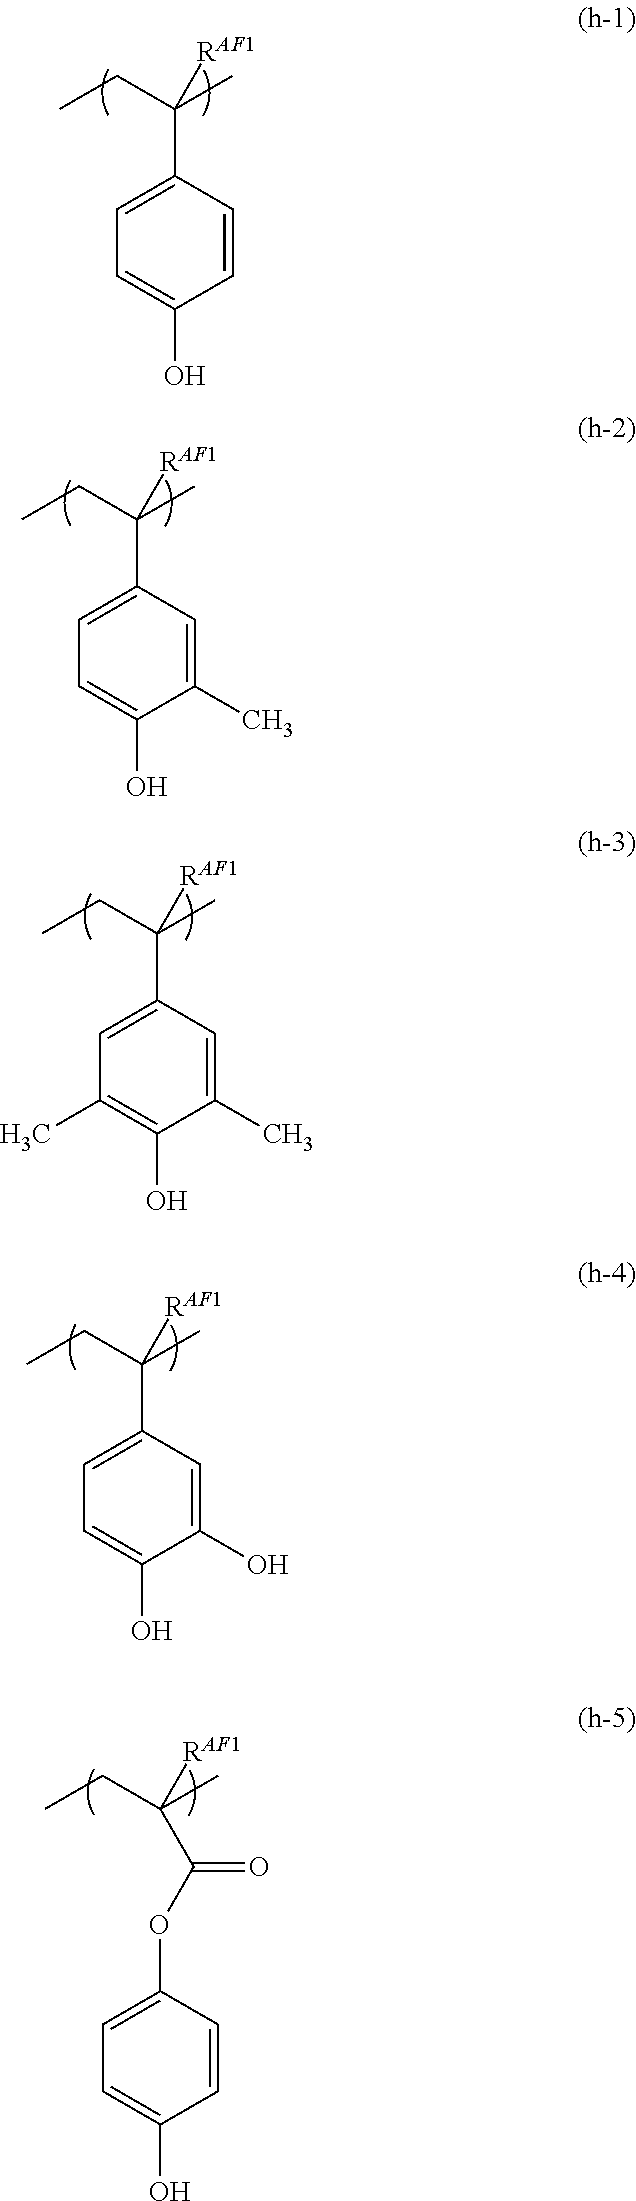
C1=CC(C([RAF1])(C)CC)=CC=C1O.C1(C)=CC(C([RAF1])(C)CC)=CC=C1O.C1(C)=CC(C([RAF1])(C)CC)=CC(C)=C1O.C1(O)=CC(C([RAF1])(C)CC)=CC=C1O.C(C([RAF1])(C)CC)(OC1=CC=C(O)C=C1)=O
